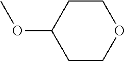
C1COCCC1OC
